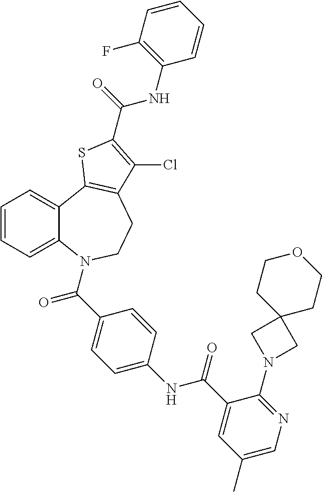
C1=CC=C2C(=C1)C1=C(CCN2C(=O)C2=CC=C(NC(=O)C3=CC(C)=CN=C3N3CC4(C3)CCOCC4)C=C2)C(Cl)=C(C(NC2=C(F)C=CC=C2)=O)S1
